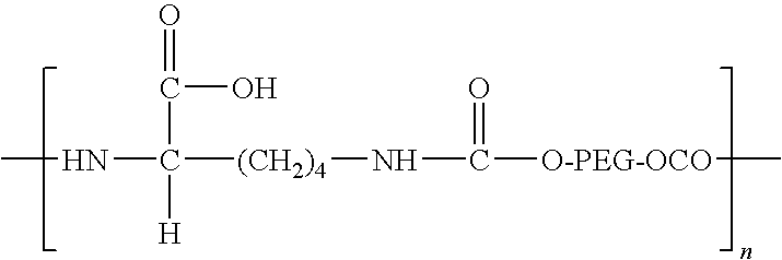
CNC(C(O)=O)([H])[(CH2)4]NC(=O)[O-PEG-OCO]C
